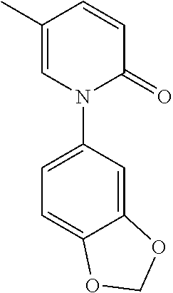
C1(C)=CN(C2=CC=C3C(=C2)OCO3)C(=O)C=C1
